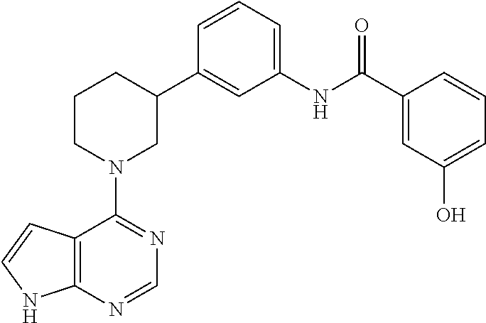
C12=C(N=CN=C1N1CC(C3=CC(NC(C4=CC(O)=CC=C4)=O)=CC=C3)CCC1)NC=C2
